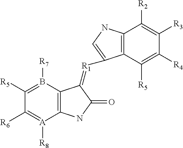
C12=C(B([R7])=C([R5])C([R6])=[A]1[R8])C(=[R1]C1=CNC3=C1C([R5])=C([R4])C([R3])=C3[R2])C(=O)N2
